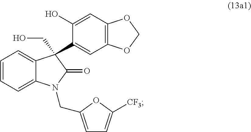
C1=C2C(=CC=C1)C(C1=CC3=C(C=C1O)OCO3)(CO)C(=O)N2CC1=CC=C([CF3])O1
